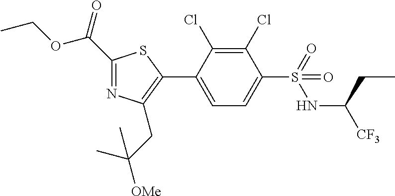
C(C1=NC(CC([OMe])(C)C)=C(C2=CC=C(S(=O)(NC([CF3])CC)=O)C(Cl)=C2Cl)S1)(OCC)=O
